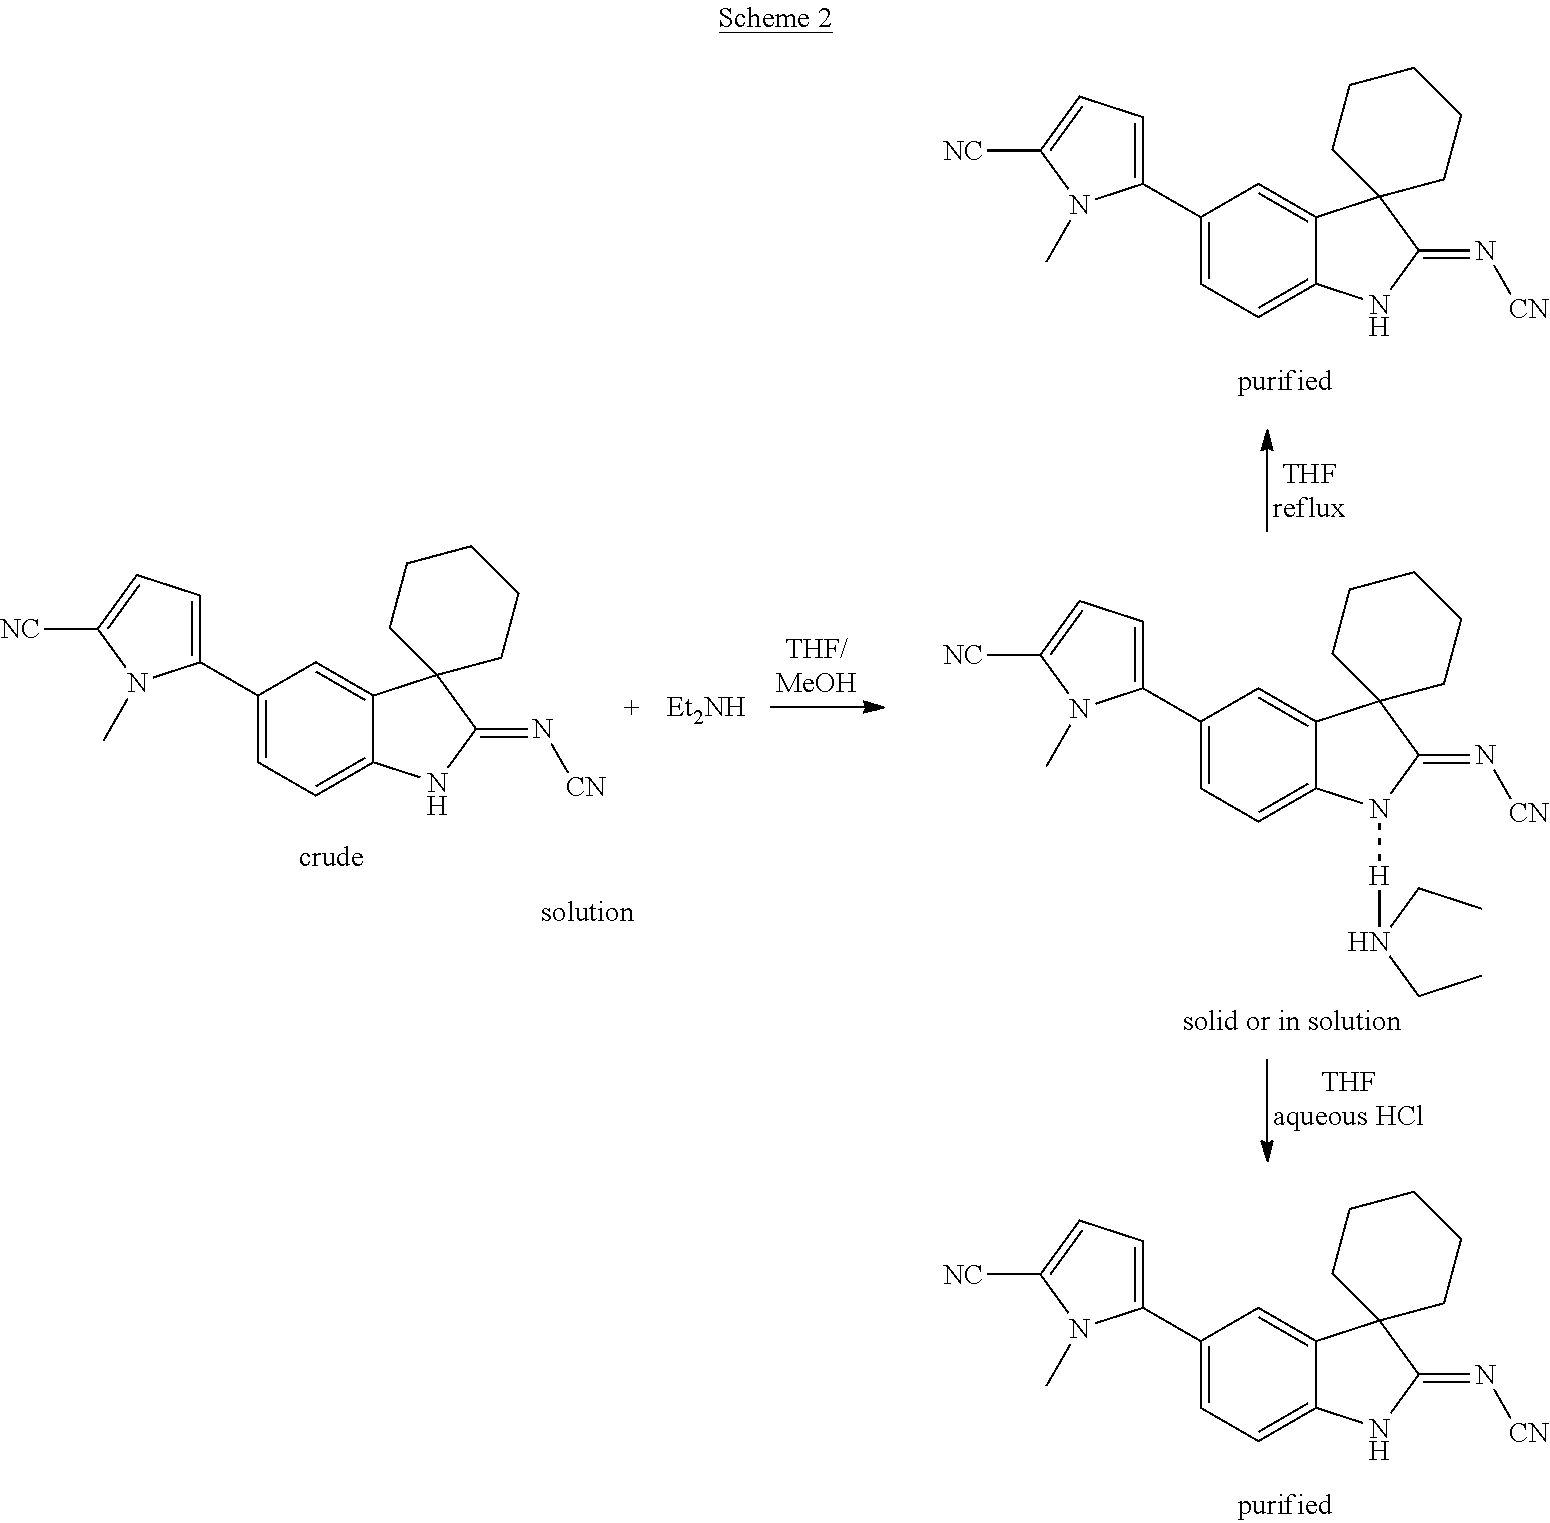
C1(C2=CC=C([NC])N2C)=CC=C2C(=C1)C1(C(=N[CN])N2)CCCCC1.C1(C2=CC=C([NC])N2C)=CC=C2C(=C1)C1(C(=N[CN])N2)CCCCC1.[Et2NH].C1(C2=CC=C([NC])N2C)=CC=C2C(=C1)C1(C(=N[CN])N2[H]N(CC)CC)CCCCC1.C1(C2=CC=C([NC])N2C)=CC=C2C(=C1)C1(C(=N[CN])N2)CCCCC1
